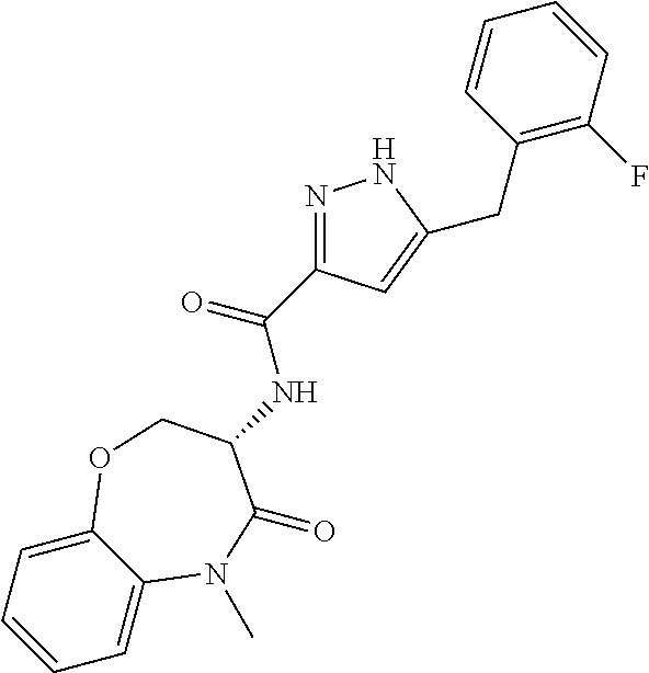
C1=CC=C2C(=C1)N(C)C(=O)C(NC(=O)C1=NNC(CC3=C(F)C=CC=C3)=C1)CO2
